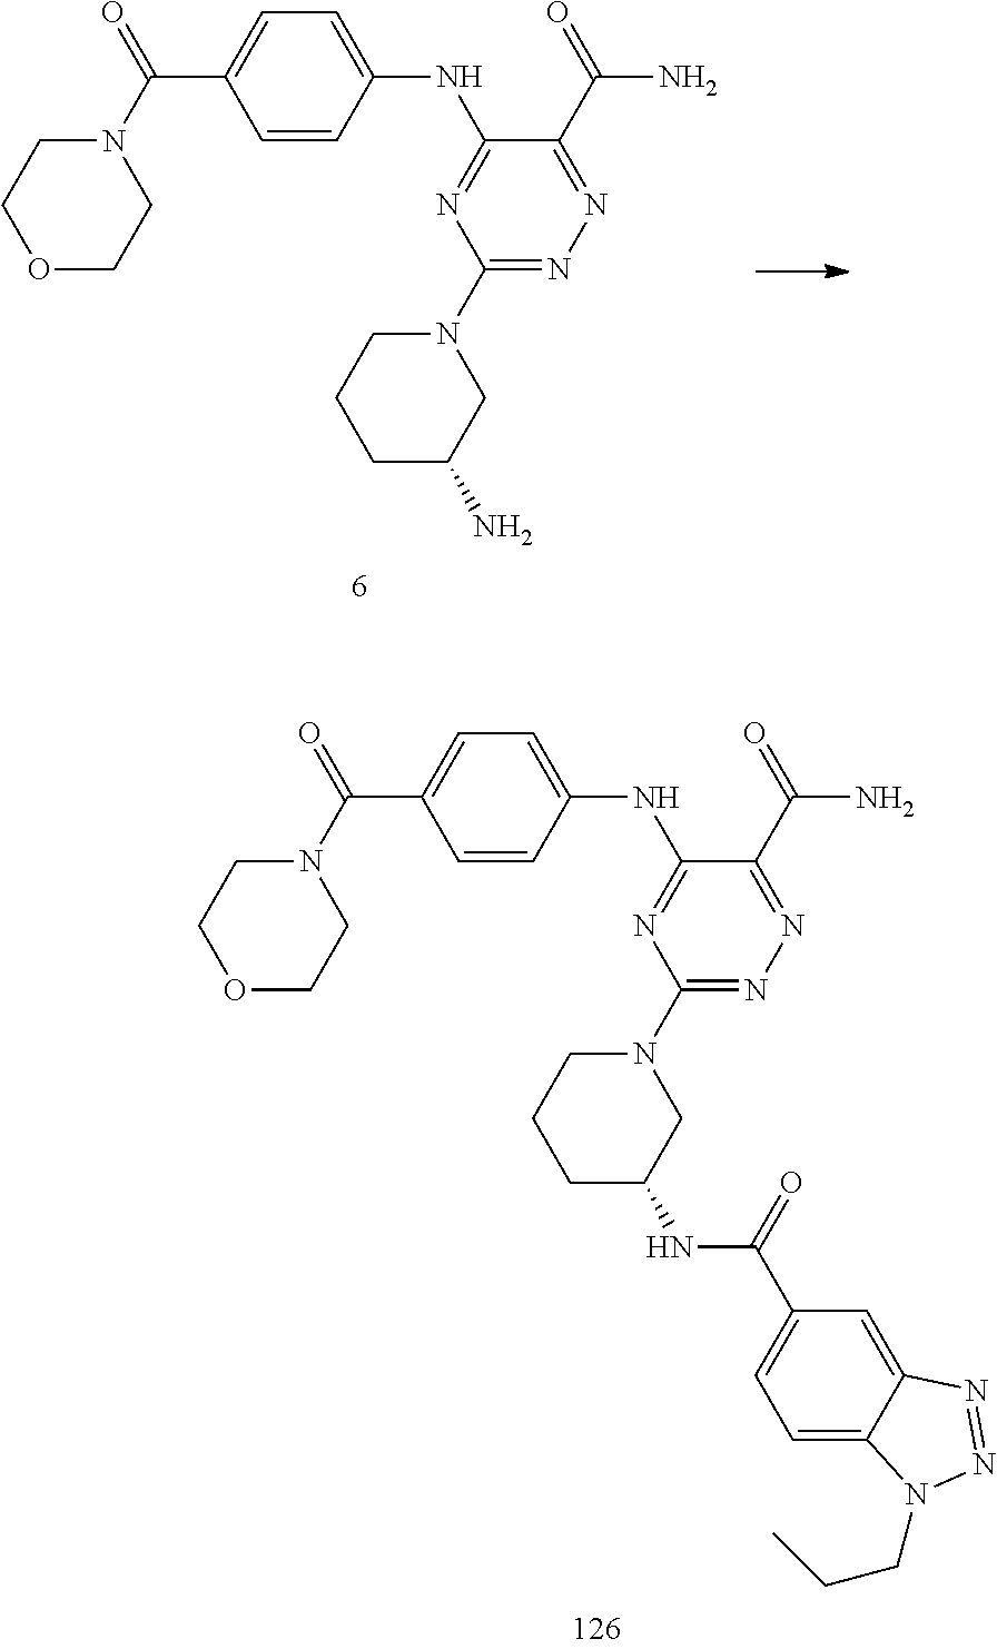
N(C1=NC(N2CCCC(N)C2)=NN=C1C(=O)N)C1=CC=C(C(N2CCOCC2)=O)C=C1.N(C1=NC(N2CCCC(NC(=O)C3=CC=C4C(=C3)N=NN4CCC)C2)=NN=C1C(=O)N)C1=CC=C(C(N2CCOCC2)=O)C=C1
